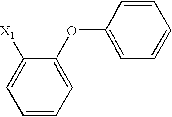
C1=CC=C(OC2=CC=CC=C2)C([X1])=C1
